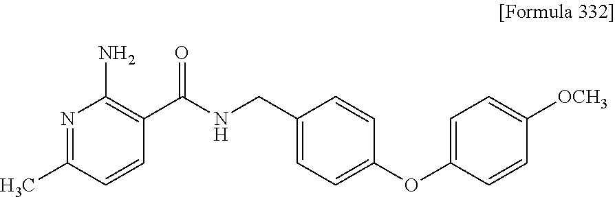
N1=C(C)C=CC(C(NCC2=CC=C(OC3=CC=C([OCH3])C=C3)C=C2)=O)=C1N
